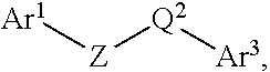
[Ar1][Z][Q2][Ar3]
